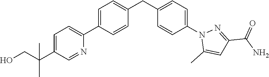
C1=C(C(CO)(C)C)C=NC(C2=CC=C(CC3=CC=C(N4C(C)=CC(C(N)=O)=N4)C=C3)C=C2)=C1
